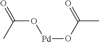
C(O[Pd]OC(=O)C)(C)=O
